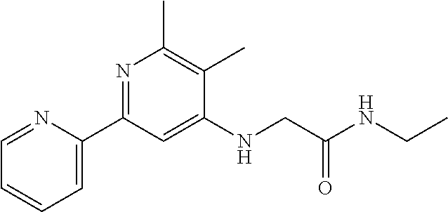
C1=C(C2=NC(C)=C(C)C(NCC(NCC)=O)=C2)N=CC=C1
